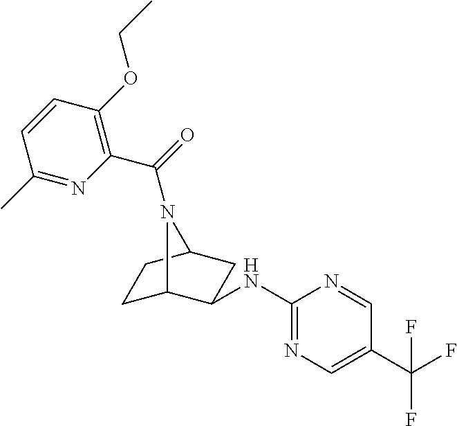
N(C1C2CCC(C1)N2C(=O)C1=C(OCC)C=CC(C)=N1)C1=NC=C(C(F)(F)F)C=N1
